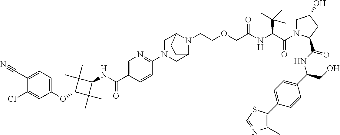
C1(NC(C2=CN=C(N3CC4N(CCOCC(NC(C(=O)N5CC(O)CC5C(NC(C5=CC=C(C6=C(C)N=CS6)C=C5)CO)=O)C(C)(C)C)=O)C(C3)CC4)C=C2)=O)C(C)(C)C(OC2=CC=C(C#N)C(Cl)=C2)C1(C)C
